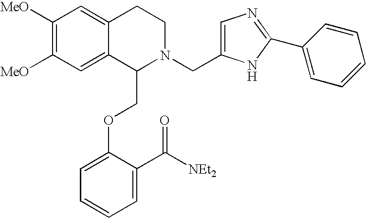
C1([MeO])=C([MeO])C=C2C(=C1)CCN(CC1=CN=C(C3=CC=CC=C3)N1)C2COC1=CC=CC=C1C([NEt2])=O
